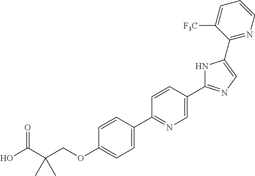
OC(C(COC1=CC=C(C2=NC=C(C3=NC=C(C4=NC=CC=C4[F3C])N3)C=C2)C=C1)(C)C)=O
